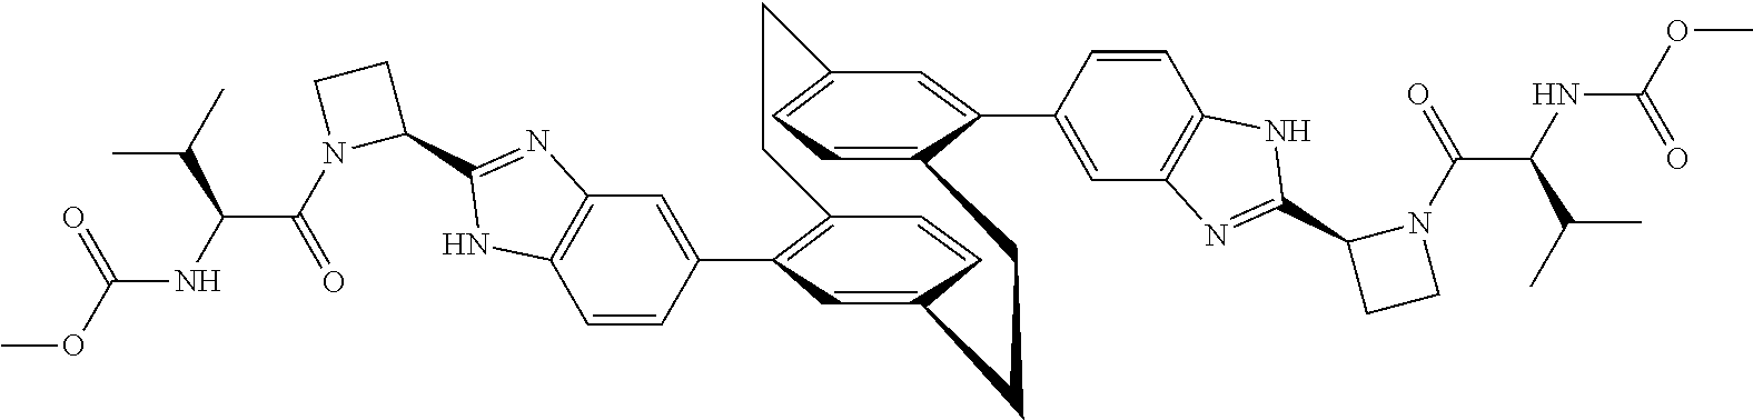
C1=CC(C2=C3C=CC(=C2)CCC2=CC=C(C=C2C2=CC4=C(C=C2)NC(C2CCN2C(=O)C(NC(OC)=O)C(C)C)=N4)CC3)=CC2=C1NC(C1CCN1C(=O)C(NC(OC)=O)C(C)C)=N2
